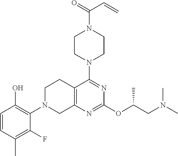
C12=C(N=C(OC(CN(C)C)C)N=C1N1CCN(C(=O)C=C)CC1)CN(C1=C(O)C=CC(C)=C1F)CC2
